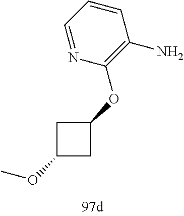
C1=NC(OC2CC(OC)C2)=C(N)C=C1
